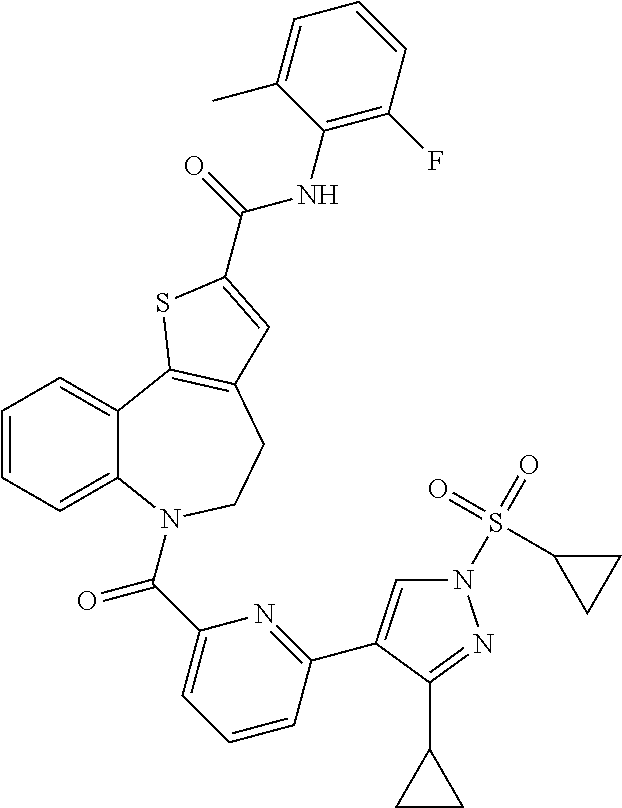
C1=CC=C2C(=C1)C1=C(CCN2C(C2=CC=CC(C3=CN(S(=O)(=O)C4CC4)N=C3C3CC3)=N2)=O)C=C(C(=O)NC2=C(F)C=CC=C2C)S1
